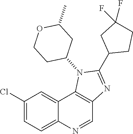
C1(Cl)=CC=C2C(=C1)C1=C(C=N2)N=C(C2CCC(F)(F)C2)N1C1CC(C)OCC1
